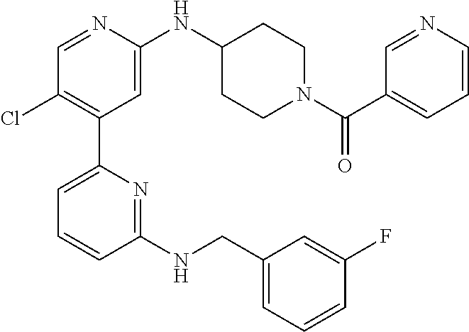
C1=NC(NC2CCN(C(C3=CC=CN=C3)=O)CC2)=CC(C2=CC=CC(NCC3=CC=CC(F)=C3)=N2)=C1Cl
